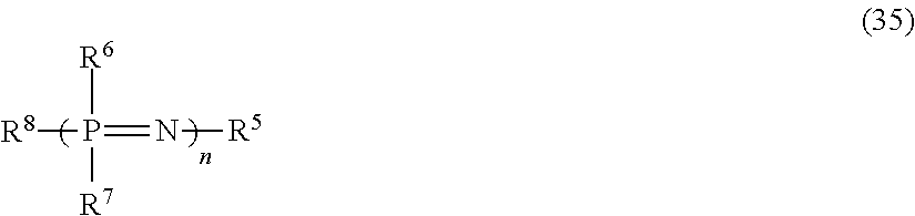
[R8]P(=N[R5])([R6])[R7]
